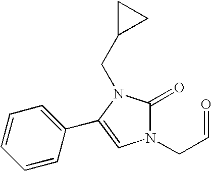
N1(CC=O)C(=O)N(CC2CC2)C(C2=CC=CC=C2)=C1
